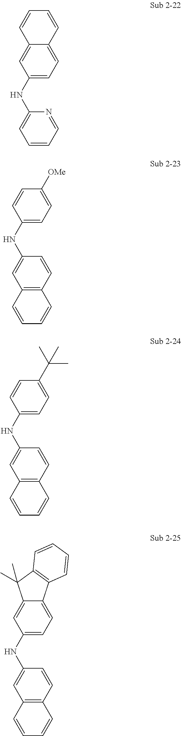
C1=CC=NC(NC2=CC=C3C(=C2)C=CC=C3)=C1.C12=C(C=CC(NC3=CC=C([OMe])C=C3)=C1)C=CC=C2.C12=C(C=CC(NC3=CC=C(C(C)(C)C)C=C3)=C1)C=CC=C2.C12=C(C=CC(NC3=CC=C4C(=C3)C(C)(C)C3=C4C=CC=C3)=C1)C=CC=C2
